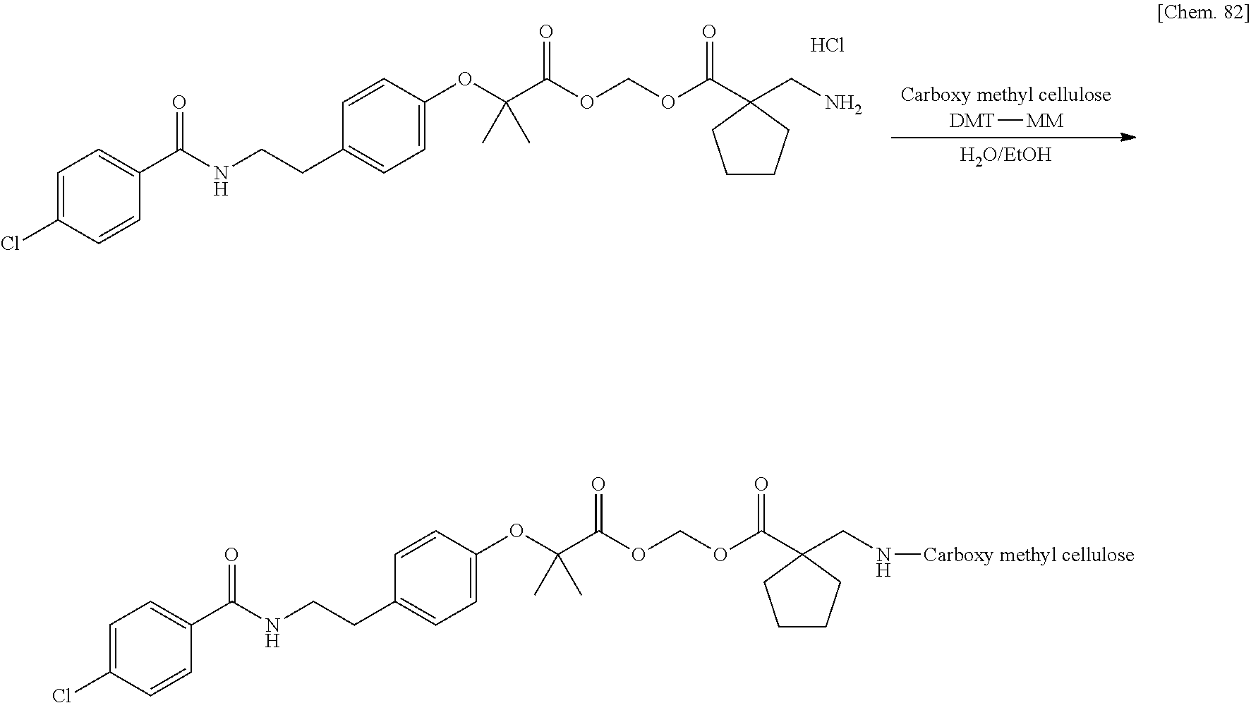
C1=C(Cl)C=CC(C(NCCC2=CC=C(OC(C(=O)OCOC(C3(CN[Carboxy methyl cellulose])CCCC3)=O)(C)C)C=C2)=O)=C1.Cl.C1=C(Cl)C=CC(C(NCCC2=CC=C(OC(C(=O)OCOC(C3(CN)CCCC3)=O)(C)C)C=C2)=O)=C1.[Carboxy methyl cellulose].[DMT][MM].[H2O/EtOH]
